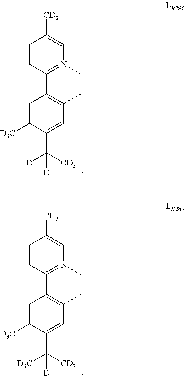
C1=CC(C2=C(C)C=C(C([D])([CD3])[D])C([D3C])=C2)=N(C)C=C1[CD3].C1=CC(C2=C(C)C=C(C([D3C])([CD3])[D])C([D3C])=C2)=N(C)C=C1[CD3]
